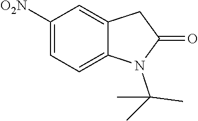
C1([O2N])=CC=C2C(=C1)CC(=O)N2C(C)(C)C
